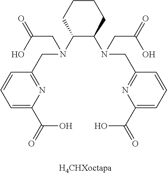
C1=C(C(=O)O)N=C(CN(C2C(N(CC(=O)O)CC3=NC(C(=O)O)=CC=C3)CCCC2)CC(=O)O)C=C1
